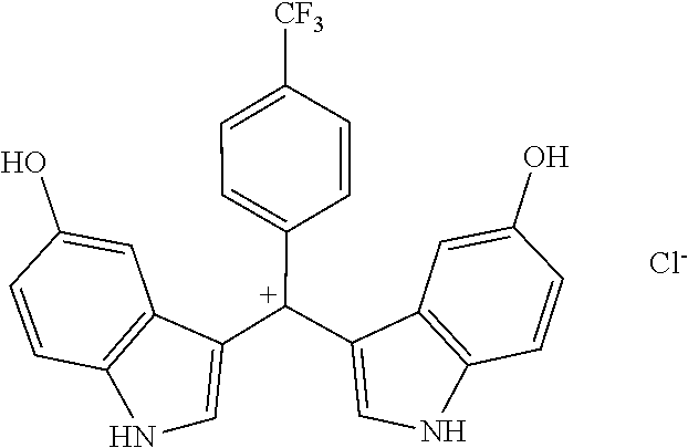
C1=CC2=C(C=C1O)C([C+](C1=CC=C([CF3])C=C1)C1=CNC3=C1C=C(O)C=C3)=CN2.[Cl-]
